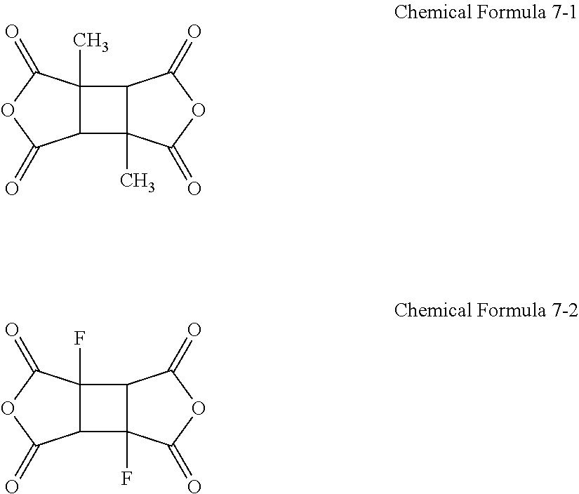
C12C(C)(C(=O)OC1=O)C1C2(C)C(=O)OC1=O.C12C(F)(C(=O)OC1=O)C1C2(F)C(=O)OC1=O
